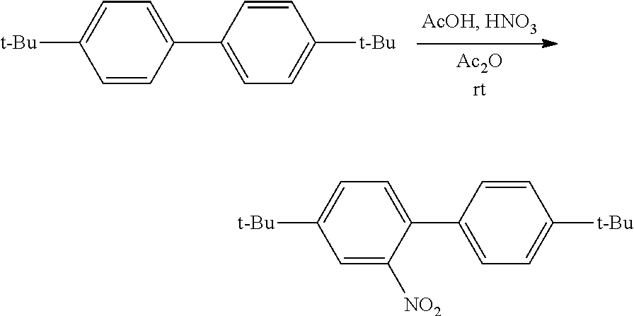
C1([t-Bu])=CC=C(C2=CC=C([t-Bu])C=C2)C=C1.C1([t-Bu])=CC=C(C2=CC=C([t-Bu])C=C2)C([NO2])=C1
